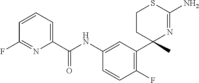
C(NC1=CC(C2(C)N=C(N)SCC2)=C(F)C=C1)(=O)C1=CC=CC(F)=N1
